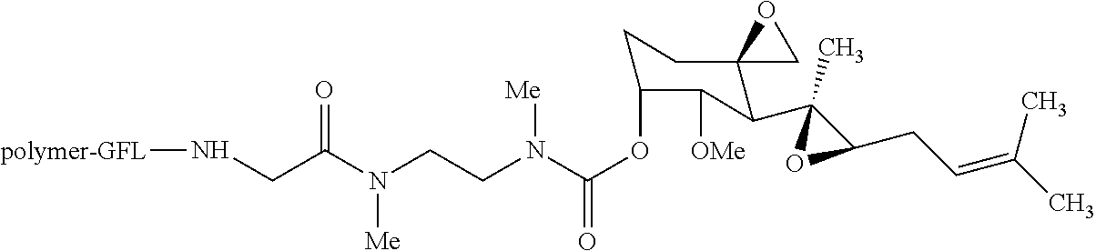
C(OC1CCC2(C(C3(C)C(CC=C(C)C)O3)C1[OMe])CO2)(=O)N(CCN(C(CN[polymer-GFL])=O)[Me])[Me]
